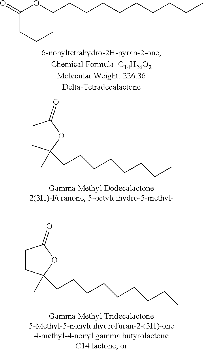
C1(=O)CCCC(CCCCCCCCC)O1.C1CC(C)(CCCCCCCC)OC1=O.C1CC(C)(CCCCCCCCC)OC1=O
